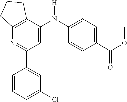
C1(C2=CC(Cl)=CC=C2)=NC2=C(C(N(C3=CC=C(C(OC)=O)C=C3)[H])=C1)CCC2
